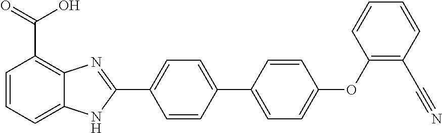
C1=CC(C2=CC=C(OC3=C(C#N)C=CC=C3)C=C2)=CC=C1C1=NC2=C(C(=O)O)C=CC=C2N1
